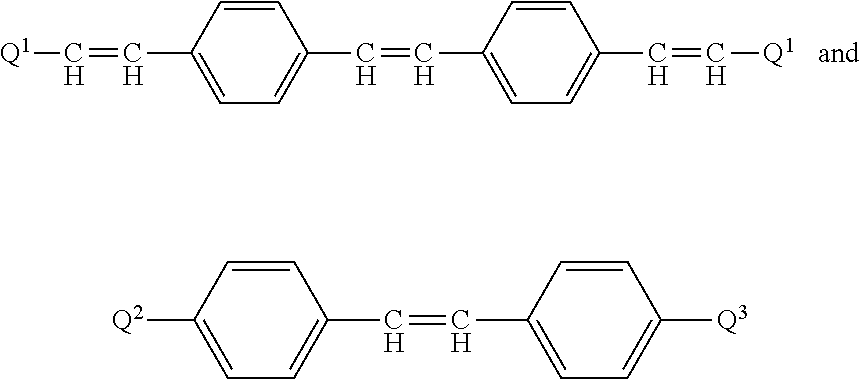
[Q1]C=CC1=CC=C(C=CC2=CC=C(C=C[Q1])C=C2)C=C1.[Q2]C1=CC=C(C=CC2=CC=C([Q3])C=C2)C=C1
